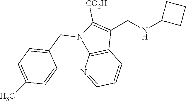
N1(CC2=CC=C(C)C=C2)C2=C(C(CNC3CCC3)=C1[CO2H])C=CC=N2
